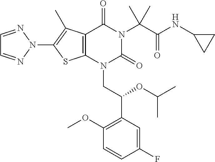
C12=C(N(CC(C3=C(OC)C=CC(F)=C3)OC(C)C)C(=O)N(C(C(NC3CC3)=O)(C)C)C1=O)SC(N1N=CC=N1)=C2C
